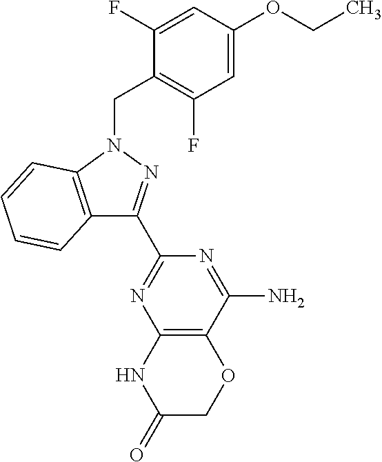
C1=C(OCC)C=C(F)C(CN2C3=C(C(C4=NC5=C(C(N)=N4)OCC(=O)N5)=N2)C=CC=C3)=C1F
